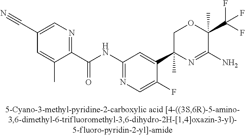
C1(C(NC2=NC=C(F)C(C3(C)N=C(N)C(C)(C(F)(F)F)OC3)=C2)=O)=NC=C(C#N)C=C1C
